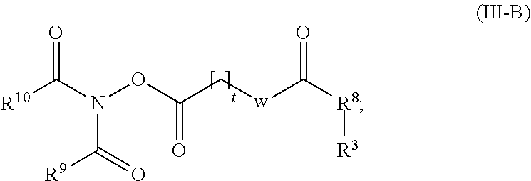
[R10]C(N(OC(C[w]C([R8][R3])=O)=O)C(=O)[R9])=O
